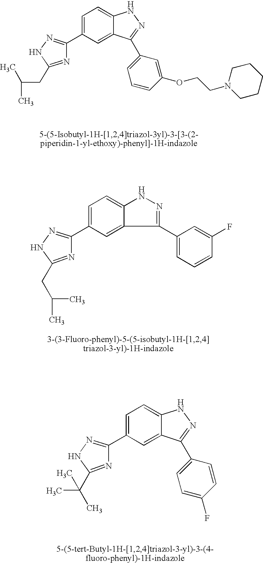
C1=C(C2=NNC(CC(C)C)=N2)C=C2C(=C1)NN=C2C1=CC=CC(OCCN2CCCCC2)=C1.C1=C(C2=NNC(CC(C)C)=N2)C=C2C(=C1)NN=C2C1=CC=CC(F)=C1.C1=C(C2=NNC(C(C)(C)C)=N2)C=C2C(=C1)NN=C2C1=CC=C(F)C=C1
